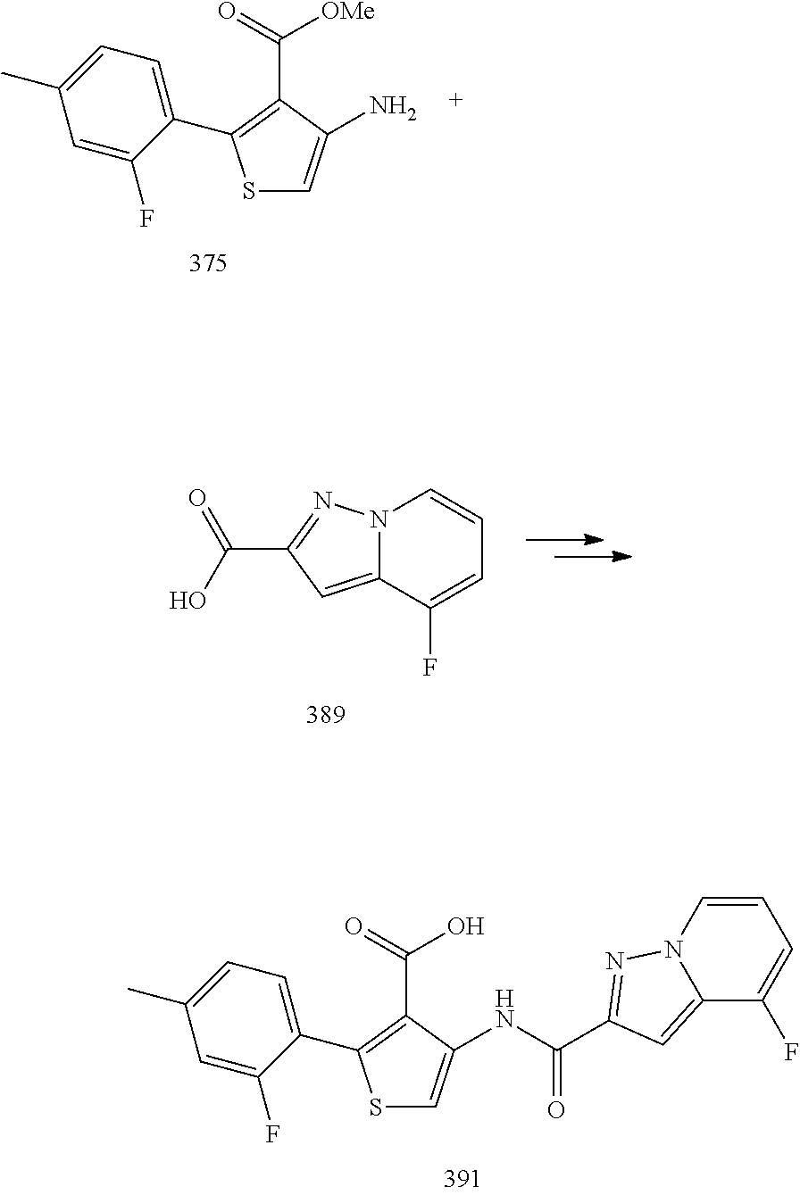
S1C=C(N)C(C(=O)[OMe])=C1C1=CC=C(C)C=C1F.N12C(=CC(C(O)=O)=N1)C(F)=CC=C2.S1C=C(NC(=O)C2=NN3C=CC=C(F)C3=C2)C(C(=O)O)=C1C1=CC=C(C)C=C1F
